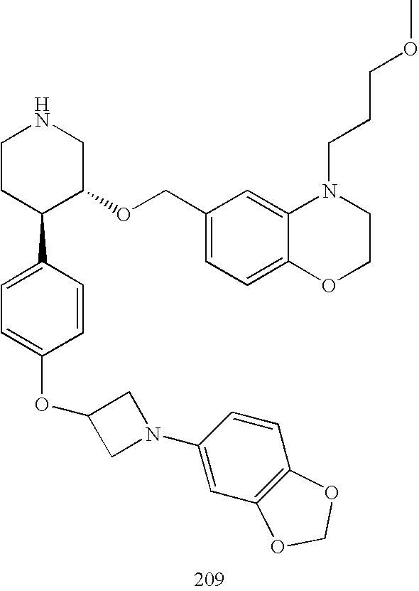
C1CC(C2=CC=C(OC3CN(C4=CC5=C(C=C4)OCO5)C3)C=C2)C(OCC2=CC=C3C(=C2)N(CCCOC)CCO3)CN1
